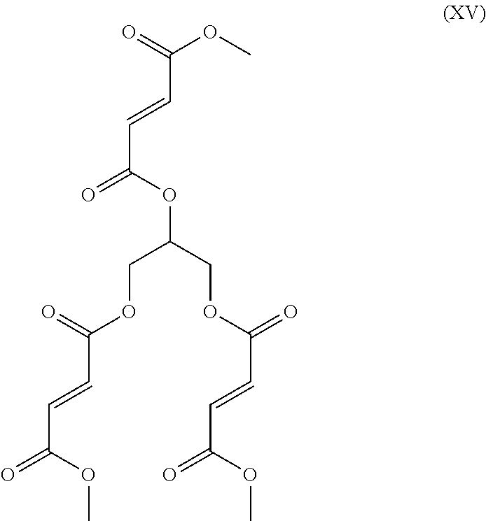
C(OC(C=CC(OC)=O)=O)C(COC(C=CC(OC)=O)=O)OC(C=CC(OC)=O)=O
